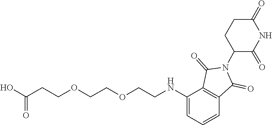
OC(=O)CCOCCOCCNC1=CC=CC2=C1C(=O)N(C1C(=O)NC(=O)CC1)C2=O
